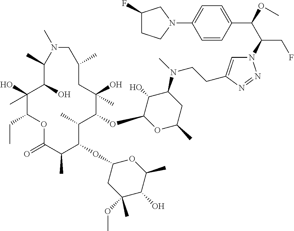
C1(O)(C)C(CC)OC(=O)C(C)C(OC2CC(OC)(C)C(O)C(C)O2)C(C)C(OC2OC(C)CC(N(C)CCC3=CN(C(C(OC)C4=CC=C(N5CCC(F)C5)C=C4)CF)N=N3)C2O)C(O)(C)CC(C)CN(C)C(C)C1O
